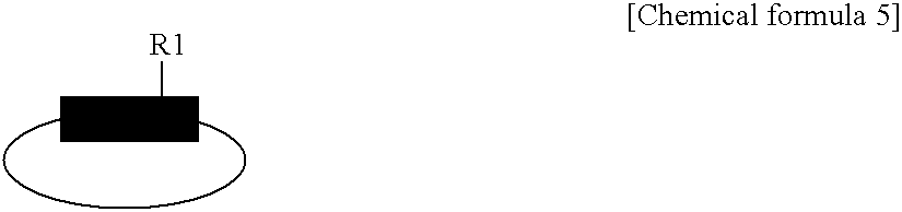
[(N]=[C)p][R1]
